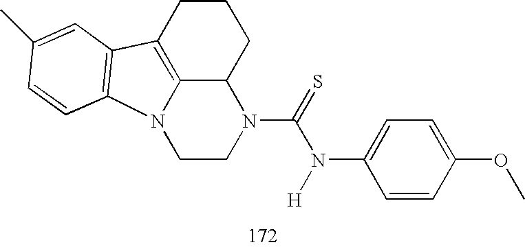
C1CN(C(N(C2=CC=C(OC)C=C2)[H])=S)C2C3=C(CCC2)C2=C(N13)C=CC(C)=C2
